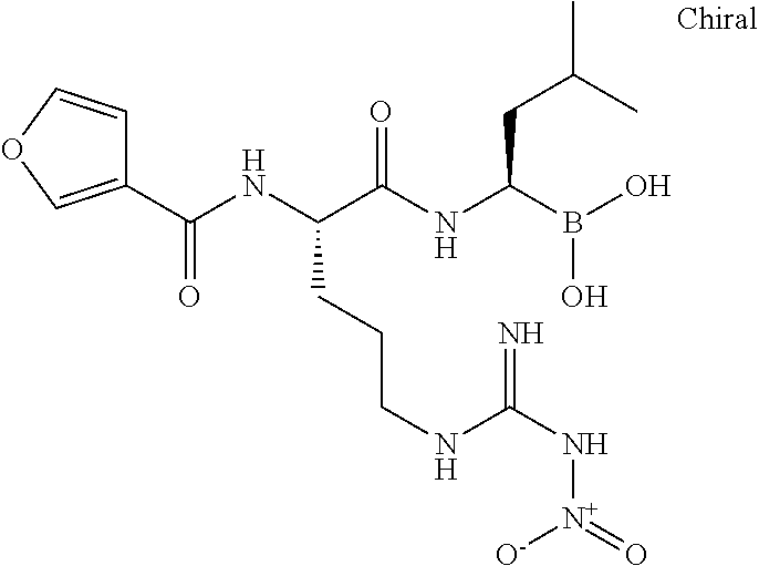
C(NC(C(NC(B(O)O)CC(C)C)=O)CCCNC(N[N+](=O)[O-])=N)(=O)C1=COC=C1
